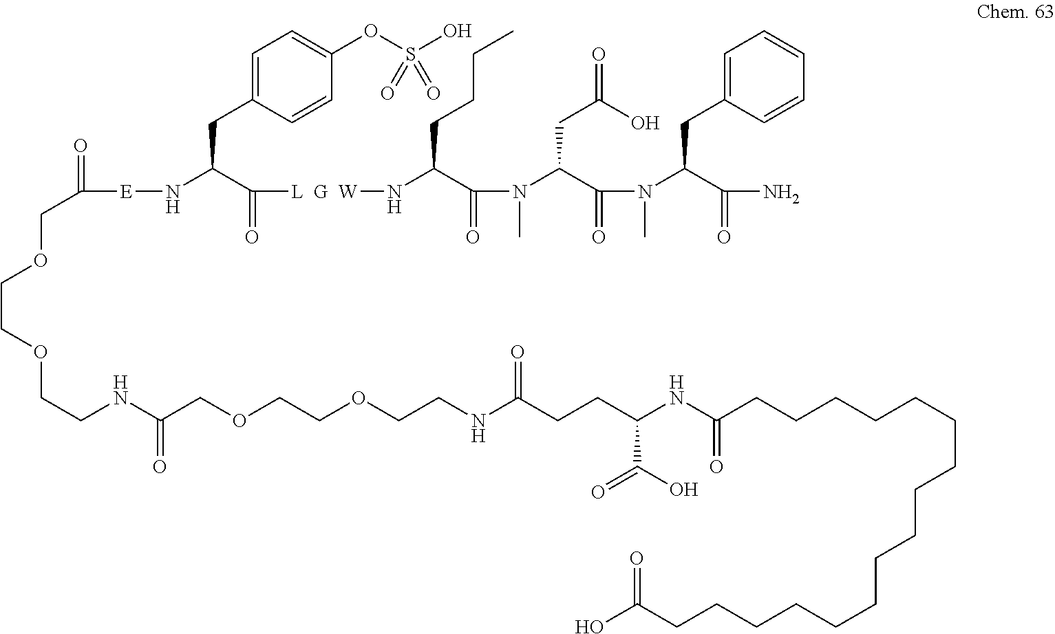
C1=C(CC(C([L  G  W]NC(C(N(C(C(N(C(C(N)=O)CC2=CC=CC=C2)C)=O)CC(O)=O)C)=O)CCCC)=O)N[E]C(COCCOCCNC(COCCOCCNC(CCC(NC(CCCCCCCCCCCCCCCCC(O)=O)=O)C(O)=O)=O)=O)=O)C=CC(OS(O)(=O)=O)=C1
